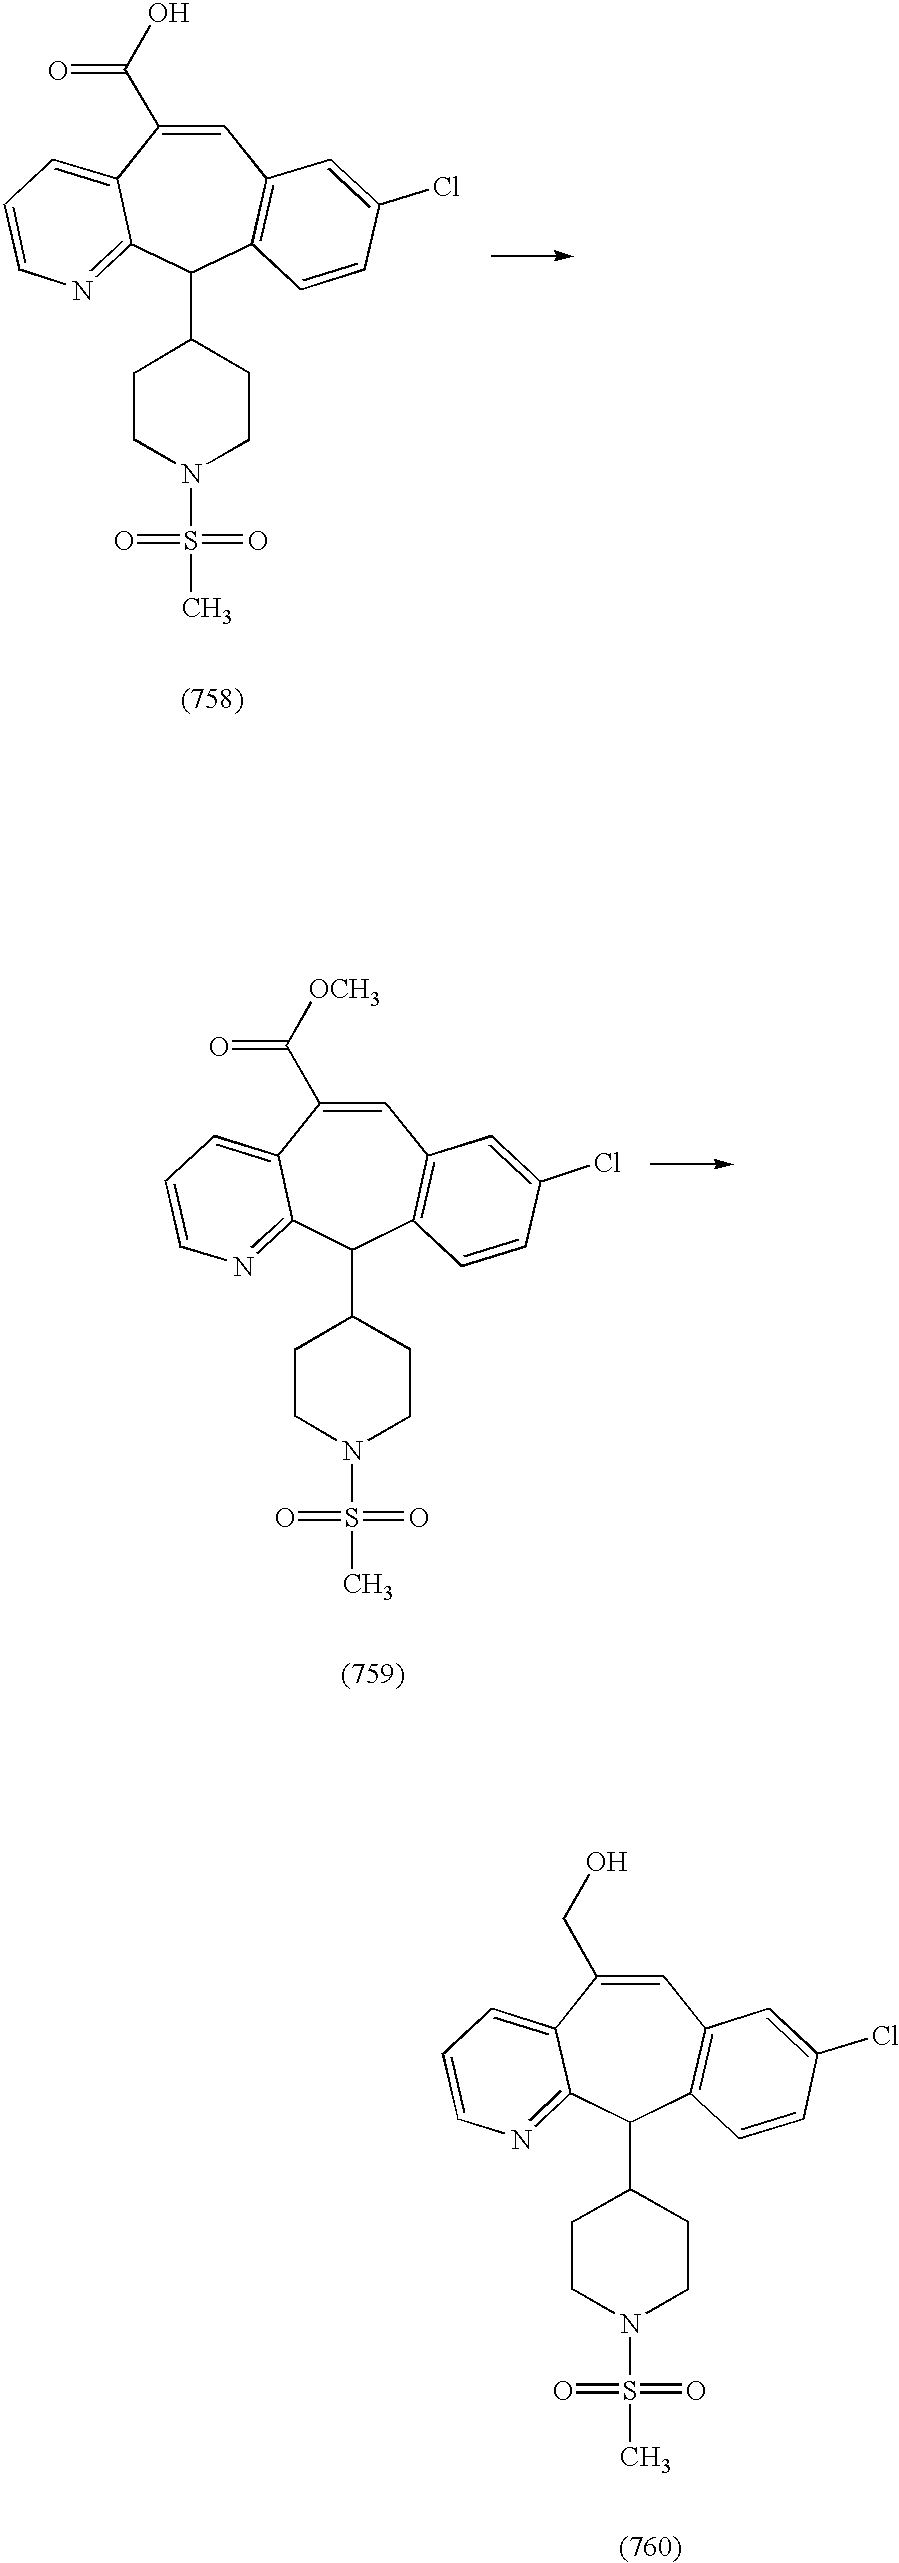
C1=C(C(O)=O)C2=CC=CN=C2C(C2CCN(S(C)(=O)=O)CC2)C2=C1C=C(Cl)C=C2.C1=C(CO)C2=CC=CN=C2C(C2CCN(S(C)(=O)=O)CC2)C2=C1C=C(Cl)C=C2.C1=C(C([OCH3])=O)C2=CC=CN=C2C(C2CCN(S(C)(=O)=O)CC2)C2=C1C=C(Cl)C=C2
